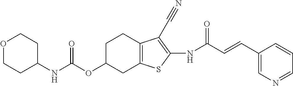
C1(NC(OC2CC3=C(CC2)C(C#N)=C(NC(C=CC2=CN=CC=C2)=O)S3)=O)CCOCC1
